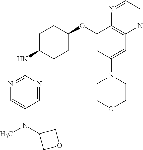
C1=NC(NC2CCC(OC3=CC(N4CCOCC4)=CC4=C3N=CC=N4)CC2)=NC=C1N(C1COC1)C
